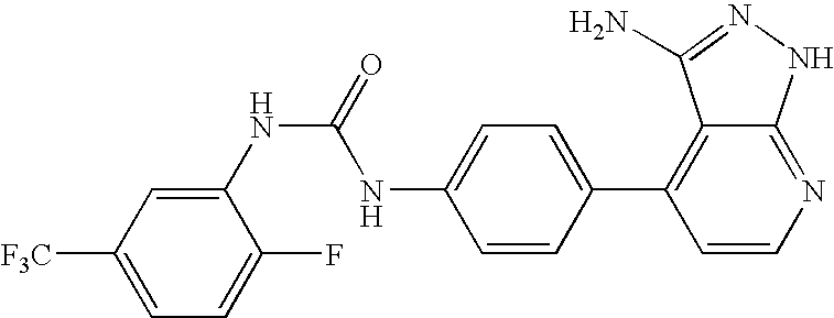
N(C(NC1=CC=C(C2=C3C(=NC=C2)NN=C3N)C=C1)=O)C1=CC([F3C])=CC=C1F
